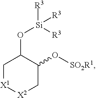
C1[X1][X2]CC(O[SO2R1])C1O[Si]([R3])([R3])[R3]
